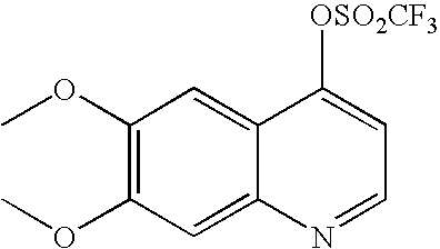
C12=CC(OC)=C(OC)C=C1N=CC=C2[OSO2CF3]
